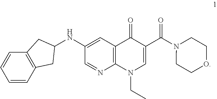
C1=CC2=C(C=C1)CC(NC1=CC3=C(N=C1)N(CC)C=C(C(N1CCOCC1)=O)C3=O)C2
